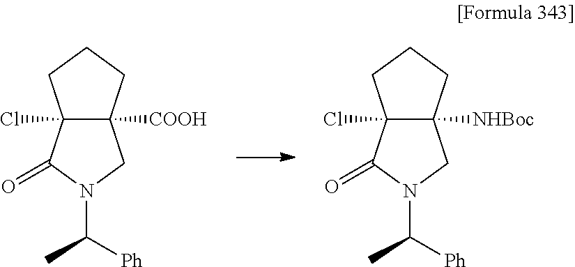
C12(Cl)C([COOH])(CCC1)CN(C(C)[Ph])C2=O.C12(Cl)C([NHBoc])(CCC1)CN(C(C)[Ph])C2=O
